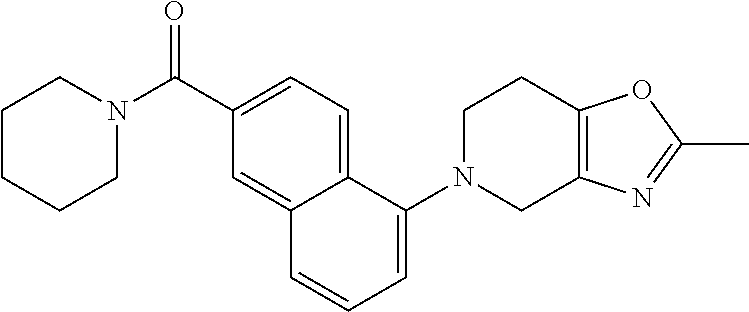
C1N(C(C2=CC=C3C(=C2)C=CC=C3N2CC3=C(CC2)OC(C)=N3)=O)CCCC1
